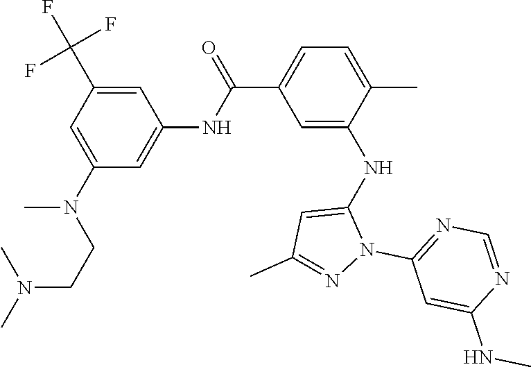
C1=C(N(CCN(C)C)C)C=C(NC(C2=CC=C(C)C(NC3=CC(C)=NN3C3=NC=NC(NC)=C3)=C2)=O)C=C1C(F)(F)F
